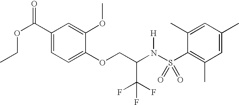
C1(C(OCC)=O)=CC=C(OCC(N(S(C2=C(C)C=C(C)C=C2C)(=O)=O)[H])C(F)(F)F)C(OC)=C1
